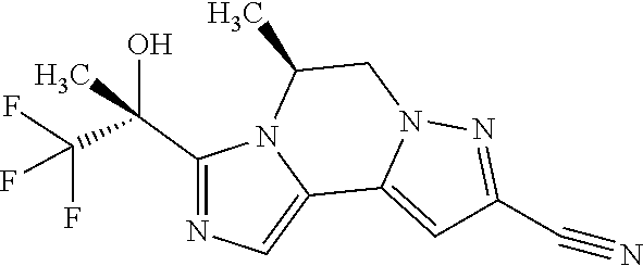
C1(C(C(F)(F)F)(O)C)=NC=C2N1C(C)CN1C2=CC(C#N)=N1
